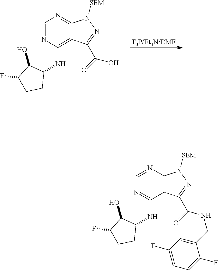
[T3P/Et3N/DMF].C1=NC(NC2C(O)C(F)CC2)=C2C(=N1)N([SEM])N=C2C(O)=O.C1=NC2=C(C(NC3C(O)C(F)CC3)=N1)C(C(NCC1=CC(F)=CC=C1F)=O)=NN2[SEM]
